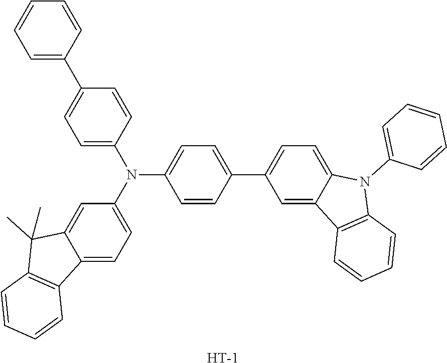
C1=C2C(=CC=C1N(C1=CC=C(C3=CC=CC=C3)C=C1)C1=CC=C(C3=CC=C4C(=C3)C3=C(N4C4=CC=CC=C4)C=CC=C3)C=C1)C1=C(C2(C)C)C=CC=C1.[H]
